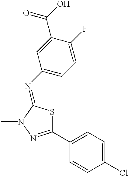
C1(N=C2SC(C3=CC=C(Cl)C=C3)=NN2C)=CC=C(F)C(C(=O)O)=C1
